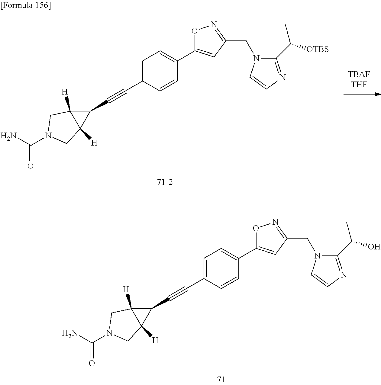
C(C1=CC=C(C2=CC(CN3C(C(O)C)=NC=C3)=NO2)C=C1)#CC1C2([H])C1([H])CN(C(=O)N)C2.C(C1=CC=C(C2=CC(CN3C(C([OTBS])C)=NC=C3)=NO2)C=C1)#CC1C2([H])C1([H])CN(C(=O)N)C2
